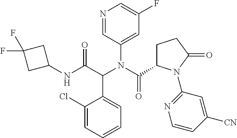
N1=CC(N(C(=O)C2CCC(=O)N2C2=NC=CC([CN])=C2)C(C(NC2CC(F)(F)C2)=O)C2=CC=CC=C2Cl)=CC(F)=C1
